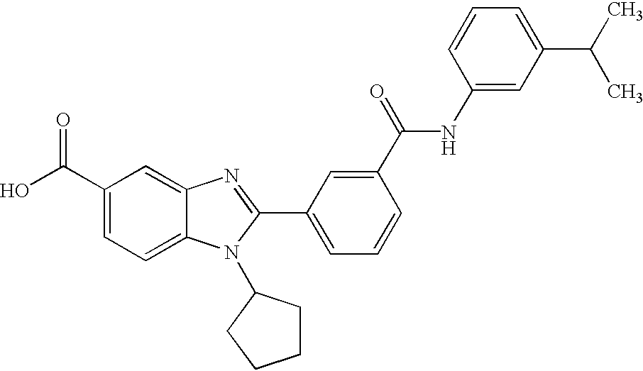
C1(C(O)=O)=CC=C2C(=C1)N=C(C1=CC=CC(C(=O)NC3=CC(C(C)C)=CC=C3)=C1)N2C1CCCC1
